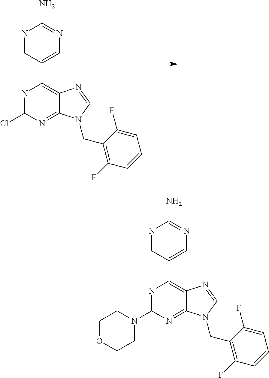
N1=C(Cl)N=C2C(=C1C1=CN=C(N)N=C1)N=CN2CC1=C(F)C=CC=C1F.N1=C(N2CCOCC2)N=C2C(=C1C1=CN=C(N)N=C1)N=CN2CC1=C(F)C=CC=C1F
